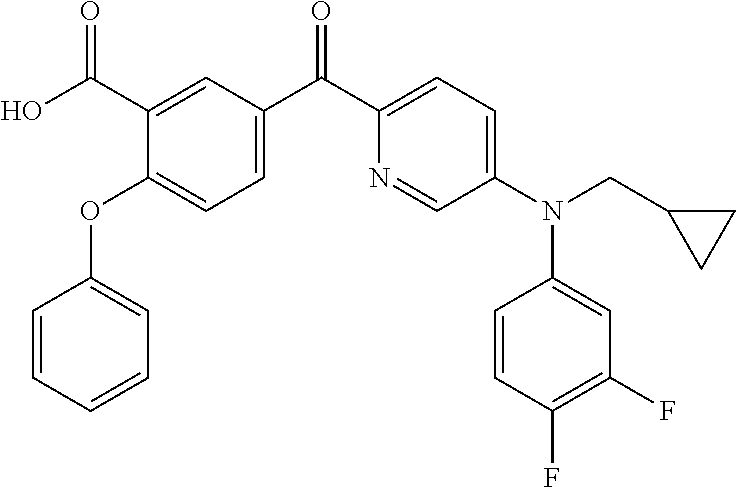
C1=CC=CC=C1OC1=CC=C(C(C2=CC=C(N(C3=CC(F)=C(F)C=C3)CC3CC3)C=N2)=O)C=C1C(O)=O
